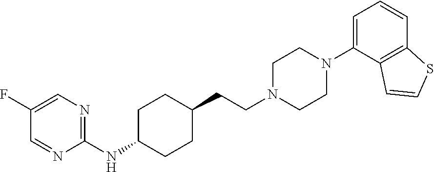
C1(NC2CCC(CCN3CCN(C4=CC=CC5=C4C=CS5)CC3)CC2)=NC=C(F)C=N1
